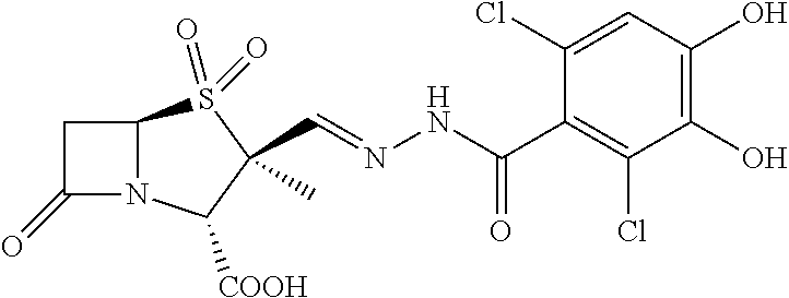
C1(=O)N2C(C1)S(=O)(=O)C(C=NNC(=O)C1=C(Cl)C(O)=C(O)C=C1Cl)(C)C2[COOH]
